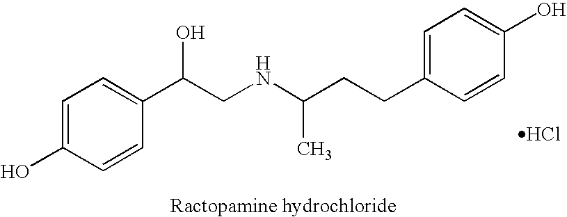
C1=C(O)C=CC(C(CNC(CCC2=CC=C(O)C=C2)C)O)=C1.Cl
